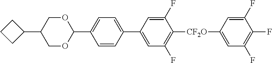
C1CCC1C1COC(C2=CC=C(C3=CC(F)=C([CF2O]C4=CC(F)=C(F)C(F)=C4)C(F)=C3)C=C2)OC1
